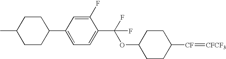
O(C(C1=CC=C(C2CCC(C)CC2)C=C1F)(F)F)C1CCC([CF]=[CFCF3])CC1
